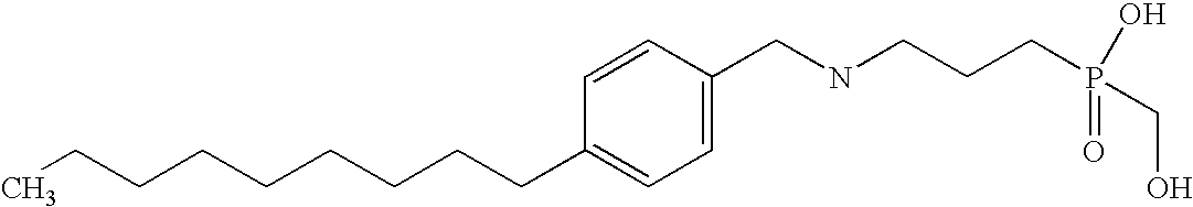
C(C1=CC=C(CNCCCP(O)(=O)CO)C=C1)CCCCCCCC
